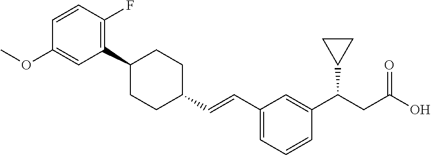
C1(C=CC2CCC(C3=C(F)C=CC(OC)=C3)CC2)=CC=CC(C(CC(O)=O)C2CC2)=C1
